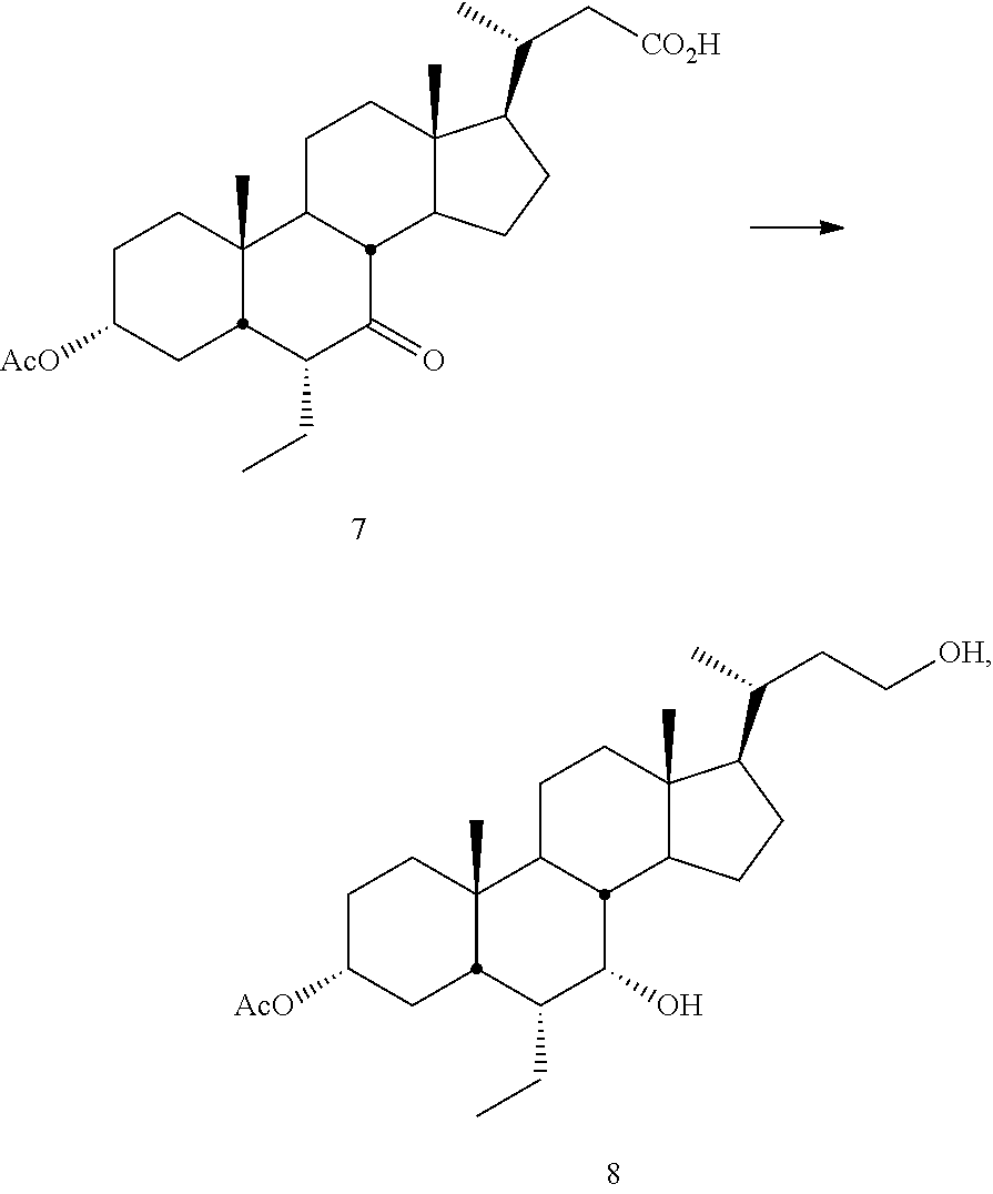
C1C([AcO])CC2C(C)(C1)C1CCC3(C)C(CCC3C(C)C[CO2H])C1C(=O)C2CC.C1C([AcO])CC2C(C)(C1)C1CCC3(C)C(CCC3C(C)CC[OH])C1C(O)C2CC
